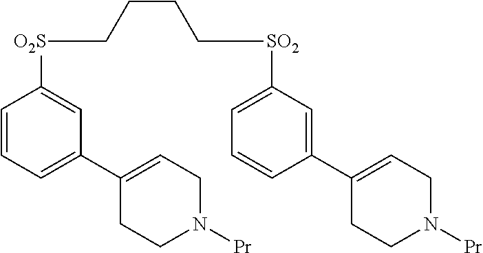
C1=CC=C(C2=CCN([Pr])CC2)C=C1[O2S]CCCC[SO2]C1=CC=CC(C2=CCN([Pr])CC2)=C1
